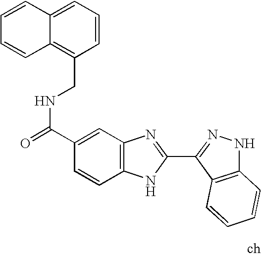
N(C(C1=CC2=C(C=C1)NC(C1=NNC3=C1C=CC=C3)=N2)=O)CC1=C2C(=CC=C1)C=CC=C2
